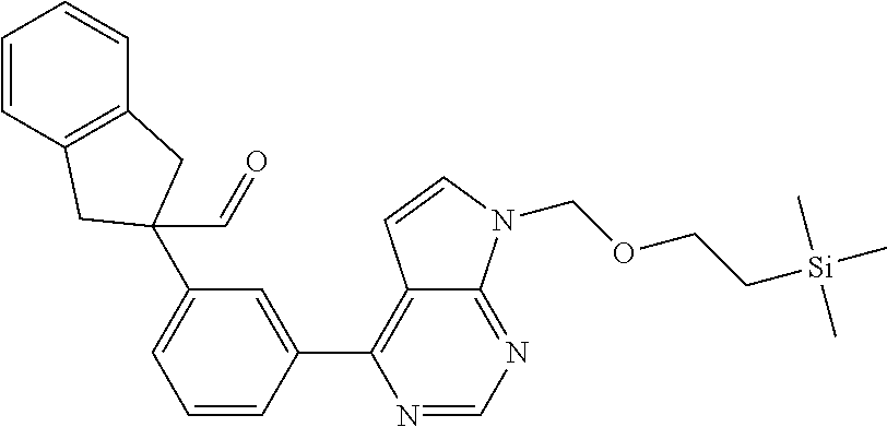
C1=CC2=C(C=C1)CC(C1=CC=CC(C3=C4C(=NC=N3)N(COCC[Si](C)(C)C)C=C4)=C1)(C=O)C2
